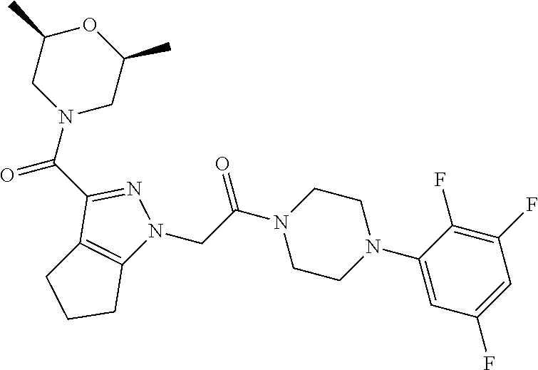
C1(C(N2CC(C)OC(C)C2)=O)=NN(CC(N2CCN(C3=CC(F)=CC(F)=C3F)CC2)=O)C2=C1CCC2
